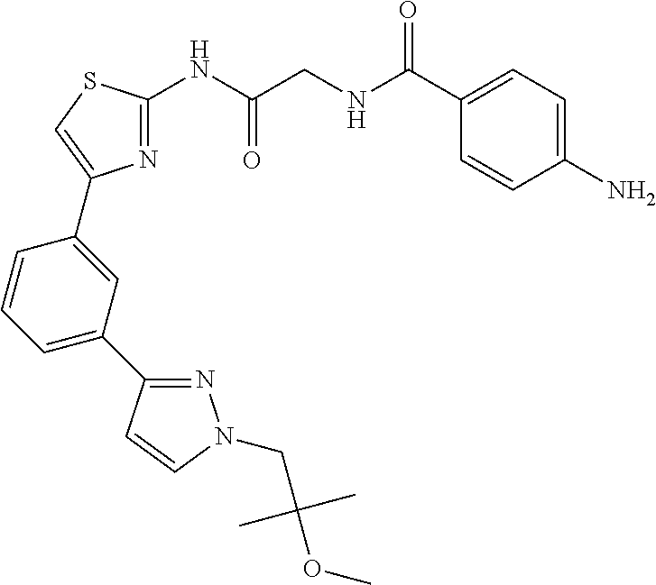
C1=C(N)C=CC(C(NCC(NC2=NC(C3=CC(C4=NN(CC(OC)(C)C)C=C4)=CC=C3)=CS2)=O)=O)=C1
